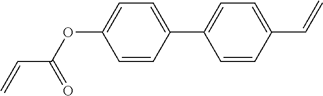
C1=C(OC(C=C)=O)C=CC(C2=CC=C(C=C)C=C2)=C1
